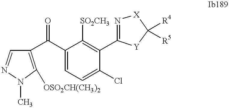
C1(C(C2=CC=C(Cl)C(C3=N[X]C([R4])([R5])[Y]3)=C2[SO2CH3])=O)=C([OSO2CH(CH3)2])N(C)N=C1
